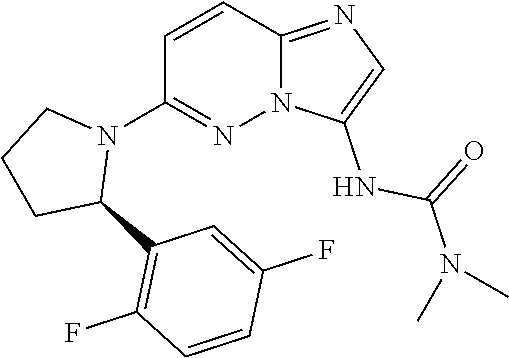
C1=C(F)C=CC(F)=C1C1CCCN1C1=NN2C(=NC=C2NC(=O)N(C)C)C=C1
